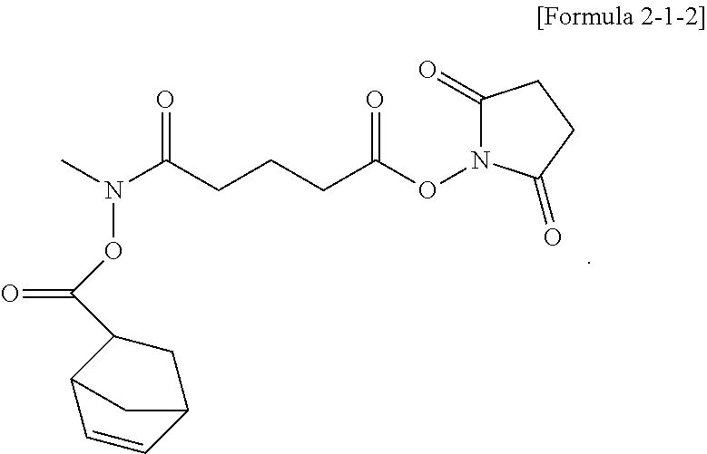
C1(C(ON(C(CCCC(ON2C(=O)CCC2=O)=O)=O)C)=O)C2C=CC(C1)C2
